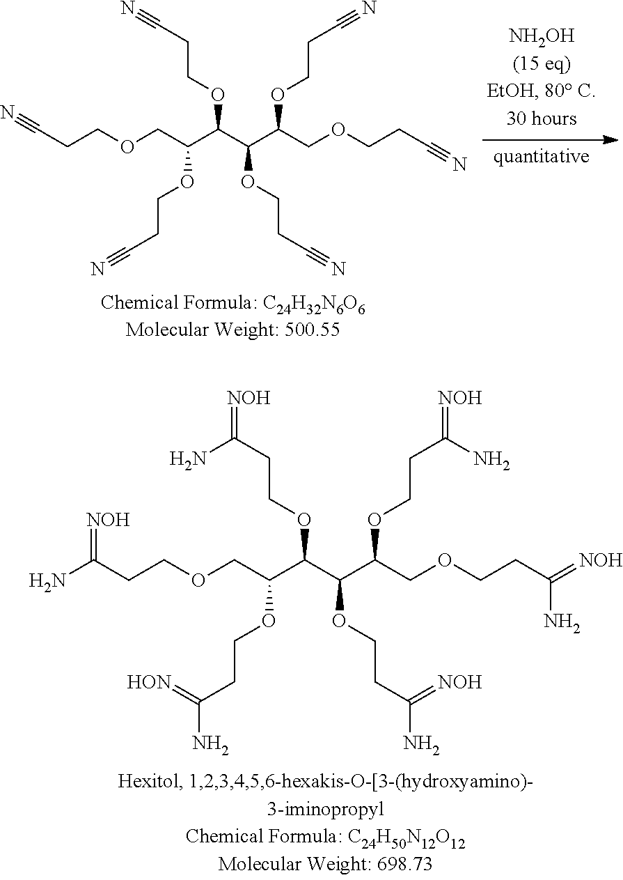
NC(CCOCC(C(C(C(COCCC(=[NOH])N)OCCC(N)=[NOH])OCCC(=[NOH])N)OCCC(N)=[NOH])OCCC(=[HON])N)=[NOH].N#CCCOCC(C(C(C(COCCC#N)OCCC#N)OCCC#N)OCCC#N)OCCC#N
